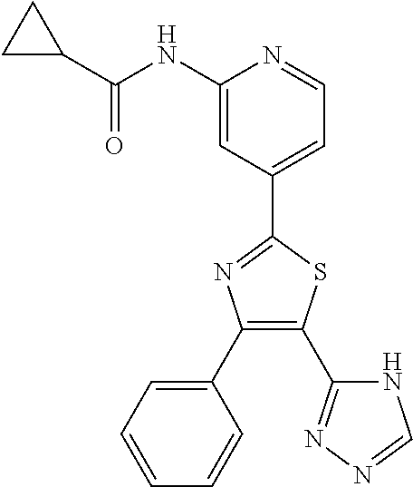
C1(C(NC2=CC(C3=NC(C4=CC=CC=C4)=C(C4=NN=CN4)S3)=CC=N2)=O)CC1
